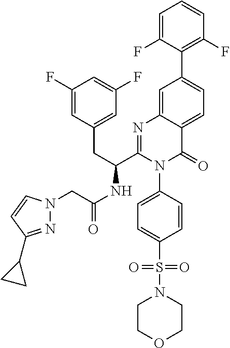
C1=C(F)C(C2=CC=C3C(=C2)N=C(C(CC2=CC(F)=CC(F)=C2)NC(CN2N=C(C4CC4)C=C2)=O)N(C2=CC=C(S(=O)(=O)N4CCOCC4)C=C2)C3=O)=C(F)C=C1
